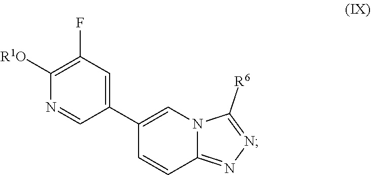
C1([R1O])=C(F)C=C(C2=CN3C(=NN=C3[R6])C=C2)C=N1
